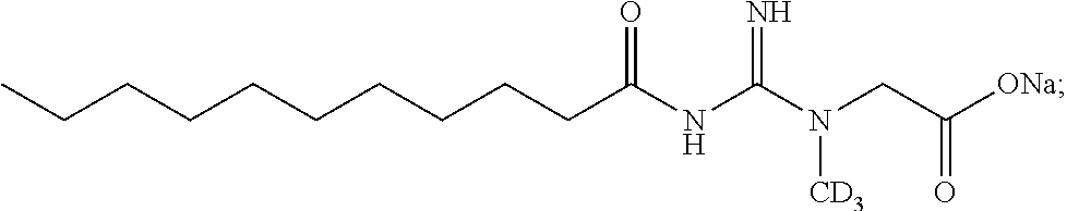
C(CCCCCCCCC(NC(N(CC([ONa])=O)[CD3])=N)=O)C
